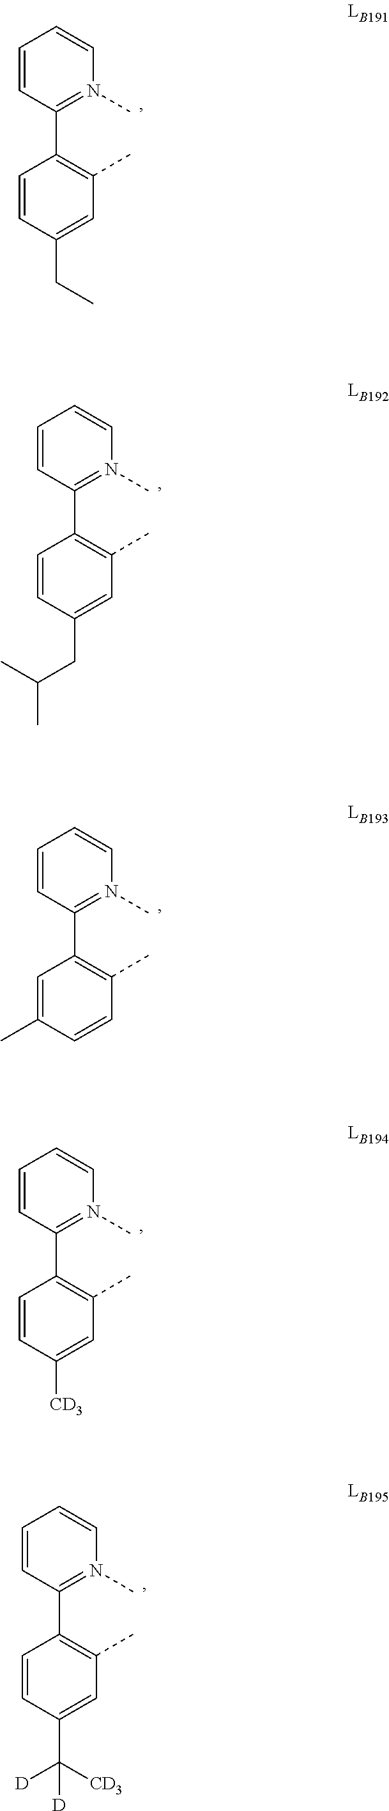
C1=CC(CC)=CC(C)=C1C1=N(C)C=CC=C1.C1=CC(CC(C)C)=CC(C)=C1C1=N(C)C=CC=C1.C1=C(C)C=CC(C)=C1C1=N(C)C=CC=C1.C1=CC([CD3])=CC(C)=C1C1=N(C)C=CC=C1.C1=CC(C([CD3])([D])[D])=CC(C)=C1C1=N(C)C=CC=C1
